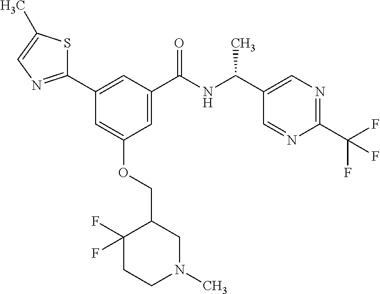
C1(C2=CC(C(NC(C3=CN=C(C(F)(F)F)N=C3)C)=O)=CC(OCC3C(F)(F)CCN(C)C3)=C2)=NC=C(C)S1
